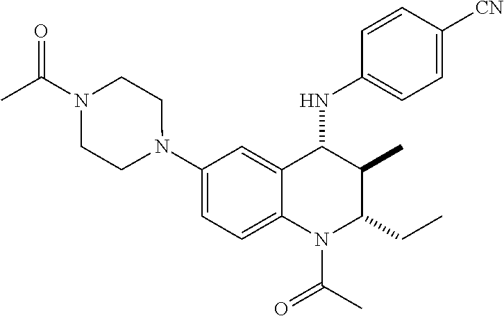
N1(C2=CC=C3C(=C2)C(NC2=CC=C([CN])C=C2)C(C)C(CC)N3C(C)=O)CCN(C(C)=O)CC1
